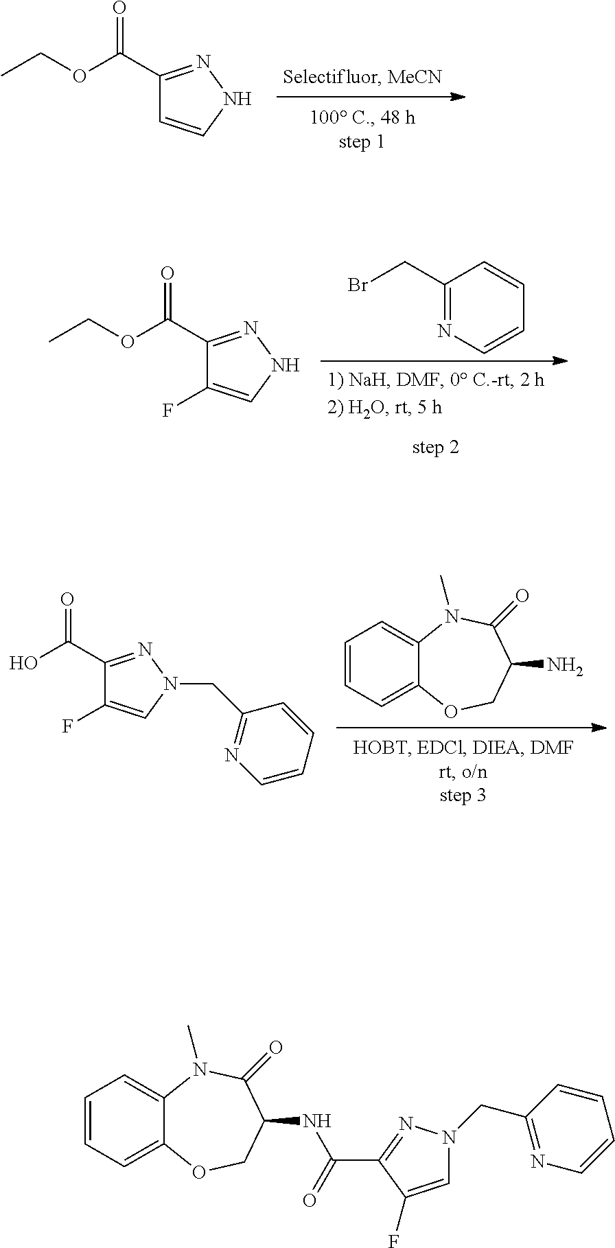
C1(C(OCC)=O)=NNC=C1.C1(C(OCC)=O)=NNC=C1F.BrCC1=NC=CC=C1.C1=CC=C2C(=C1)N(C)C(=O)C(N)CO2.C1(C(O)=O)=NN(CC2=NC=CC=C2)C=C1F.C1=CC=C2C(=C1)N(C)C(=O)C(NC(C1=NN(CC3=NC=CC=C3)C=C1F)=O)CO2
